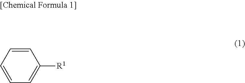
C1=CC=CC([R1])=C1
